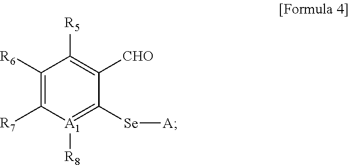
C1([R6])=C([R7])[A1]([R8])=C([Se][A])C([CHO])=C1[R5]
